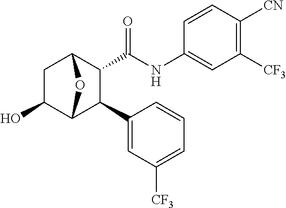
C1C(O)C2C(C3=CC([CF3])=CC=C3)C(C(NC3=CC([CF3])=C([CN])C=C3)=O)C1O2
